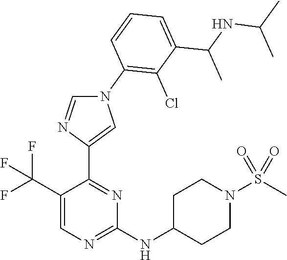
N(C1=NC=C(C(F)(F)F)C(C2=CN(C3=C(Cl)C(C(NC(C)C)C)=CC=C3)C=N2)=N1)C1CCN(S(=O)(=O)C)CC1
